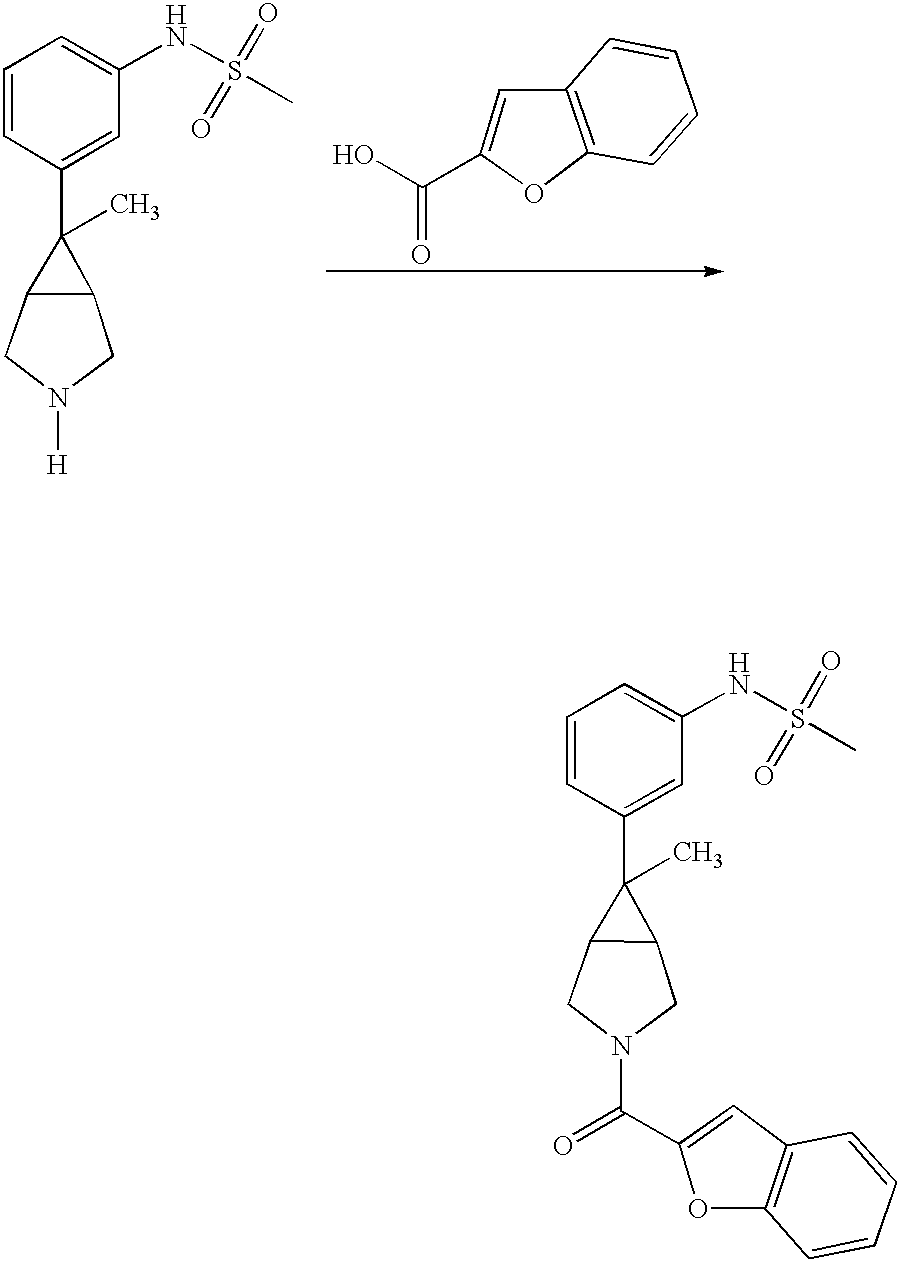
OC(C1=CC2=C(O1)C=CC=C2)=O.C1=CC(C2(C)C3C2CN([H])C3)=CC(NS(C)(=O)=O)=C1.C1=CC(C2(C)C3C2CN(C(C2=CC4=C(O2)C=CC=C4)=O)C3)=CC(NS(C)(=O)=O)=C1
